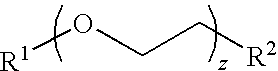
[R1]OCC[R2]
